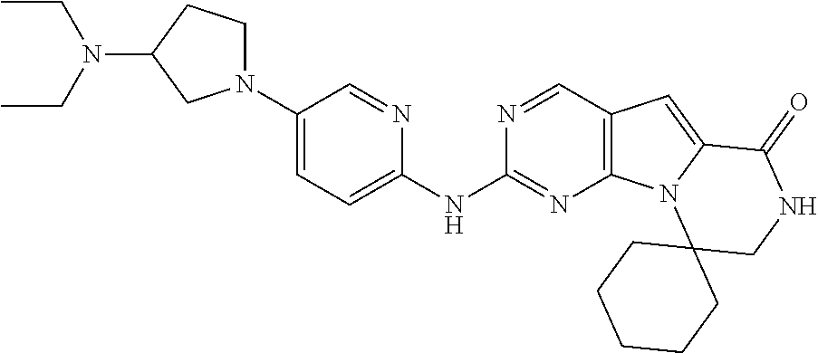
C1N(C2=CC=C(NC3=NC4=C(C=N3)C=C3N4C4(CNC3=O)CCCCC4)N=C2)CC(N(CC)CC)C1
